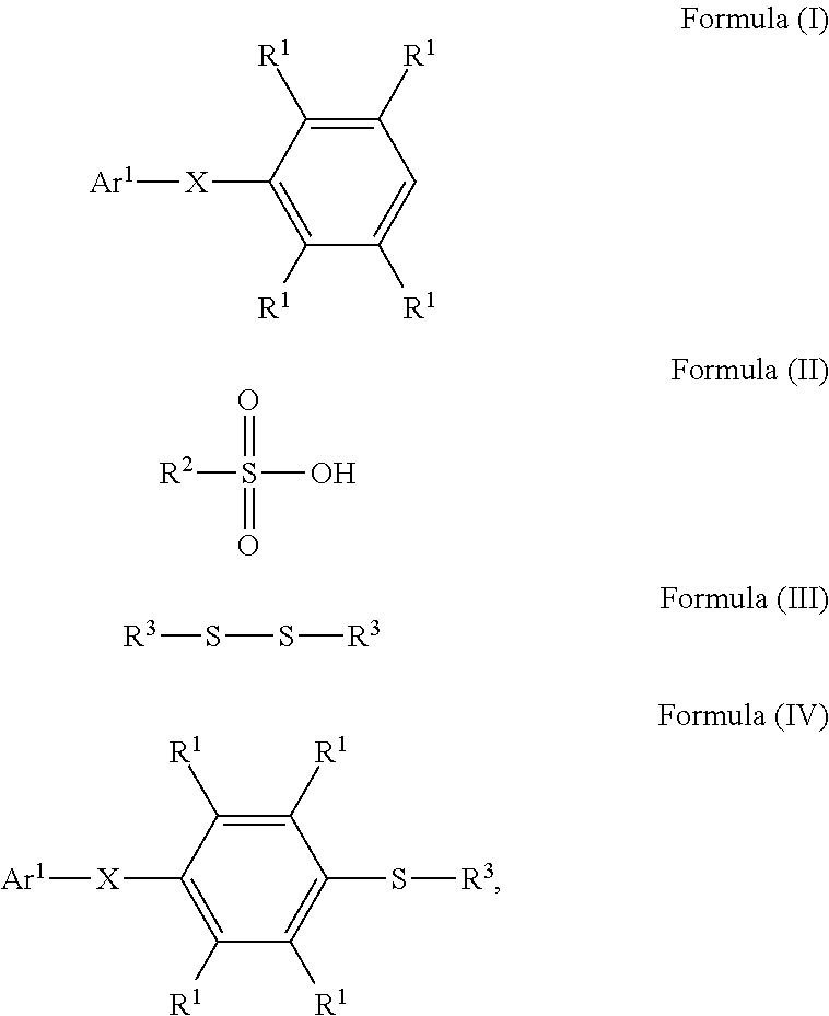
C1([R1])=C([R1])C([X][Ar1])=C([R1])C([R1])=C1.[R2]S(O)(=O)=O.[R3]SS[R3].C1([R1])=C([R1])C([X][Ar1])=C([R1])C([R1])=C1S[R3]
